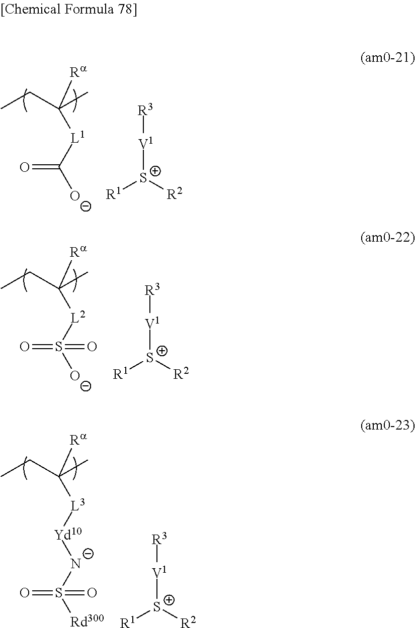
CCC(C)([L1]C([O-])=O)[Ra].[R3][V1][S+]([R2])[R1].CCC(C)([L2]S([O-])(=O)=O)[Ra].[R3][V1][S+]([R2])[R1].CCC(C)([L3][Yd10][N-]S([Rd300])(=O)=O)[Ra].[R3][V1][S+]([R2])[R1]
